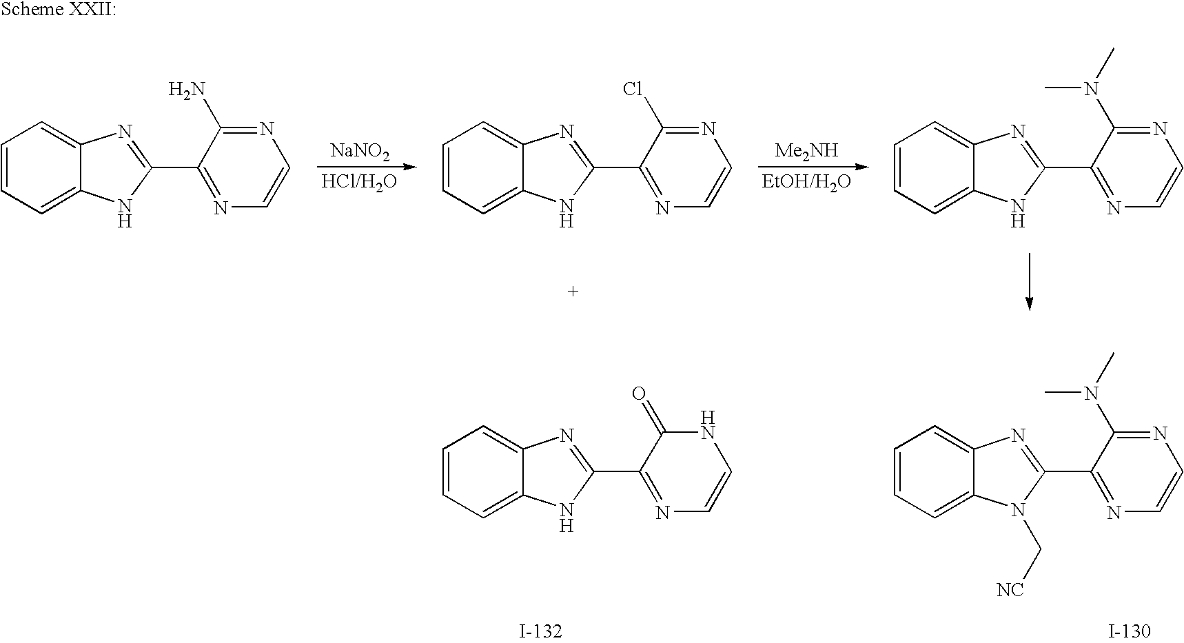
C1=CC=C2C(=C1)N=C(C1=NC=CN=C1N)N2.[NaNO2].C1=CC=C2C(=C1)N=C(C1=NC=CN=C1Cl)N2.[Me2NH].C1=CC=C2C(=C1)N=C(C1=NC=CN=C1N(C)C)N2.C1=CC=C2C(=C1)N=C(C1=NC=CNC1=O)N2.C1=CC=C2C(=C1)N=C(C1=NC=CN=C1N(C)C)N2C[NC]
